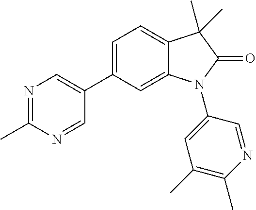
C1(C2=CN=C(C)N=C2)=CC=C2C(=C1)N(C1=CC(C)=C(C)N=C1)C(=O)C2(C)C
